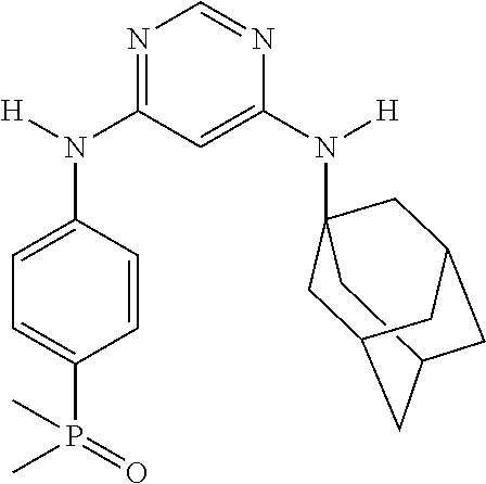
C12CC3(N(C4=CC(N(C5=CC=C(P(=O)(C)C)C=C5)[H])=NC=N4)[H])CC(C1)CC(C3)C2
